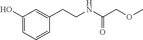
C1(O)=CC=CC(CCNC(COC)=O)=C1
